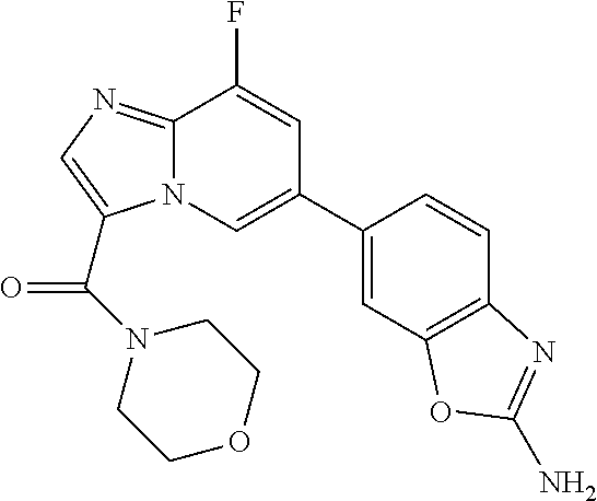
N12C(=NC=C1C(=O)N1CCOCC1)C(F)=CC(C1=CC3=C(C=C1)N=C(N)O3)=C2
